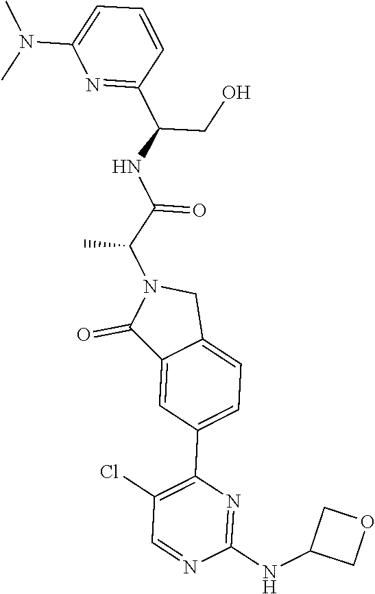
C1(NC2COC2)=NC(C2=CC=C3C(=C2)C(=O)N(C(C(NC(C2=NC(N(C)C)=CC=C2)CO)=O)C)C3)=C(Cl)C=N1
